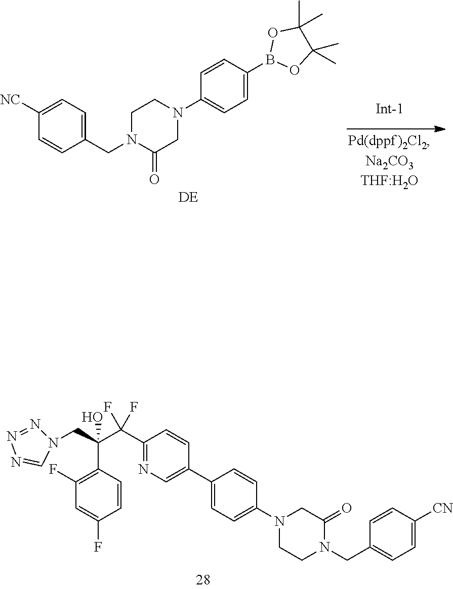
C1([NC])=CC=C(CN2CCN(C3=CC=C(B4OC(C)(C)C(C)(C)O4)C=C3)CC2=O)C=C1.FC1=C(C(CN2N=NN=C2)(C(C2=NC=C(C3=CC=C(N4CCN(CC5=CC=C([CN])C=C5)C(=O)C4)C=C3)C=C2)(F)F)O)C=CC(F)=C1
